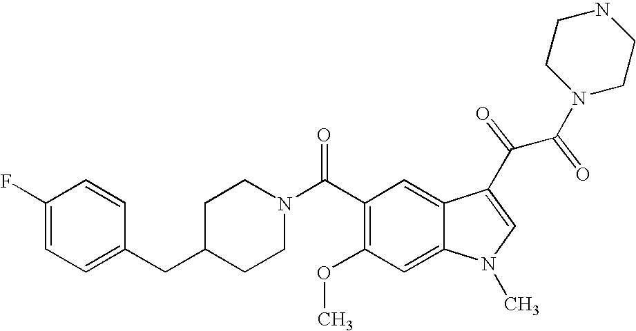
C1(F)=CC=C(CC2CCN(C(C3=C(OC)C=C4C(=C3)C(C(C(N3CCNCC3)=O)=O)=CN4C)=O)CC2)C=C1
